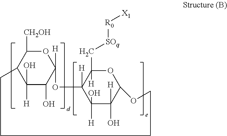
O1C([CH2OH])C(C)C(O)([H])C(O)C1(OC1([H])C(O)([H])C(O)([H])C(OC)OC1(C[SOq][R0][X1])[H])[H]
